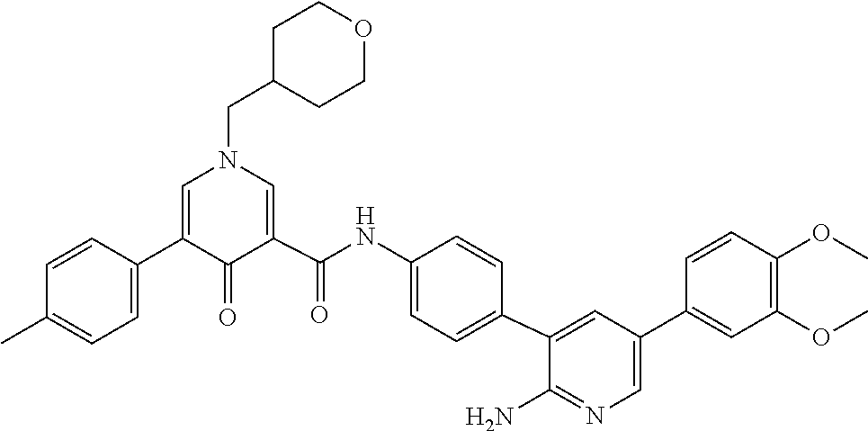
C1(=O)C(C2=CC=C(C)C=C2)=CN(CC2CCOCC2)C=C1C(NC1=CC=C(C2=CC(C3=CC(OC)=C(OC)C=C3)=CN=C2N)C=C1)=O
